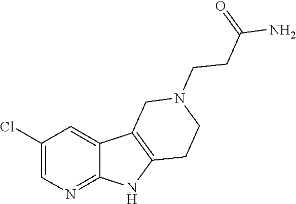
C1=C2C(=NC=C1Cl)NC1=C2CN(CCC(N)=O)CC1
